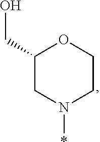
O1C(CO)CN(*)CC1
